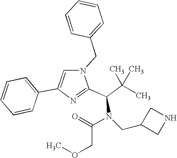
N1(CC2=CC=CC=C2)C=C(C2=CC=CC=C2)N=C1C(C(C)(C)C)N(CC1CNC1)C(COC)=O
